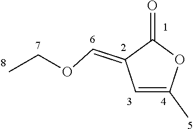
C1=C([5])OC(=O)C1=COCC
